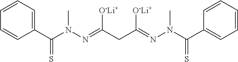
C1=CC=C(C(N(N=C(CC(=NN(C(C2=CC=CC=C2)=S)C)[O-Li+])[O-Li+])C)=S)C=C1
